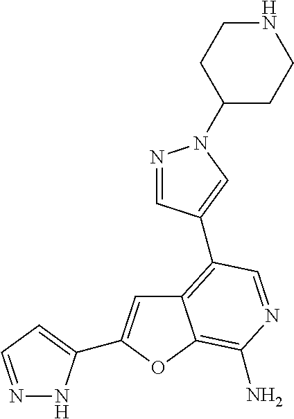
C12=C(C3=CN(C4CCNCC4)N=C3)C=NC(N)=C1OC(C1=CC=NN1)=C2
